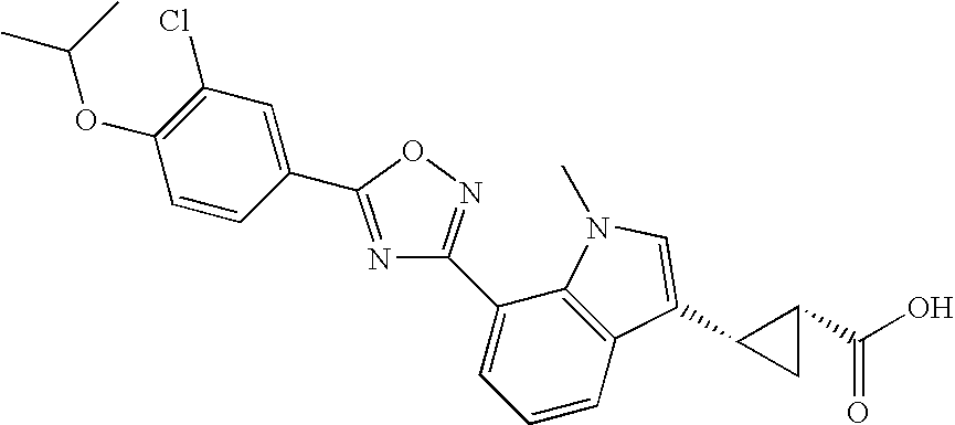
C1=CC(C2=NC(C3=CC=CC4=C3N(C)C=C4C3CC3C(=O)O)=NO2)=CC(Cl)=C1OC(C)C
